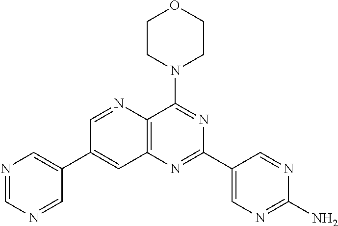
N1=CN=CC(C2=CC3=C(N=C2)C(N2CCOCC2)=NC(C2=CN=C(N)N=C2)=N3)=C1
